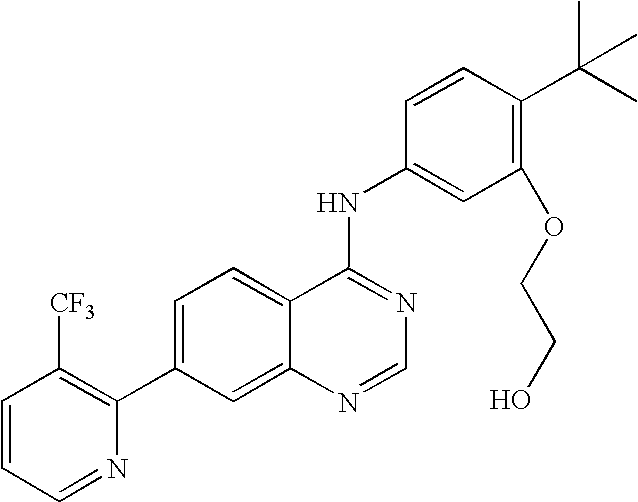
C1=CC=NC(C2=CC=C3C(=C2)N=CN=C3NC2=CC(OCCO)=C(C(C)(C)C)C=C2)=C1[CF3]
